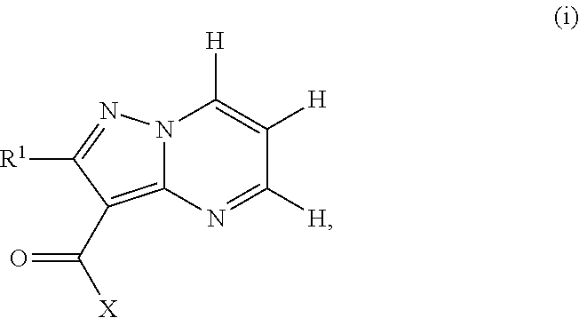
N12C(=C(C([X])=O)C([R1])=N1)N=C([H])C([H])=C2[H]
